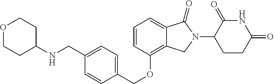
C1=CC(OCC2=CC=C(CNC3CCOCC3)C=C2)=C2C(=C1)C(=O)N(C1CCC(=O)NC1=O)C2
